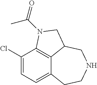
C12=CC=C(Cl)C3=C1C(CNCC2)CN3C(=O)C
